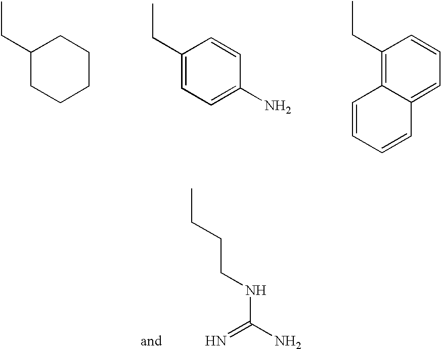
C1(CC)CCCCC1.C1(CC)=CC=C(N)C=C1.C1(CC)=C2C(=CC=C1)C=CC=C2.CCCCNC(N)=N
